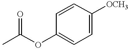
CC(OC1=CC=C([OCH3])C=C1)=O
